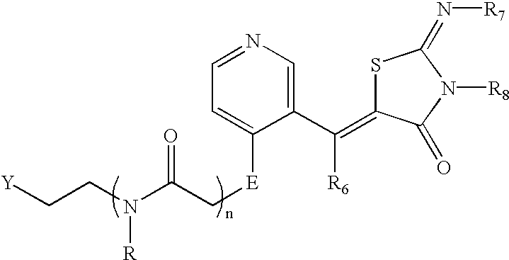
[Y]CCN(C(C[E]C1=CC=NC=C1C([R6])=C1SC(=N[R7])N([R8])C1=O)=O)[R]
